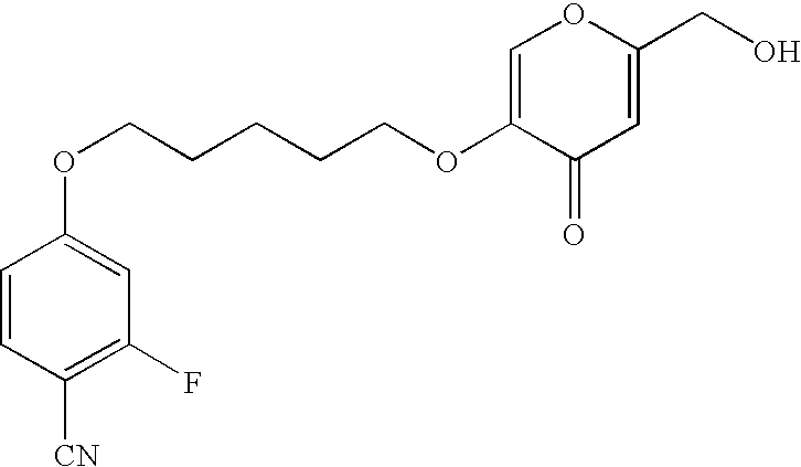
C1=CC([CN])=C(F)C=C1OCCCCCOC1=COC(CO)=CC1=O
